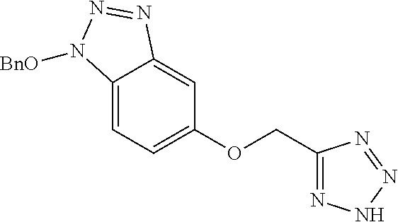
C12=CC=C(OCC3=NNN=N3)C=C1N=NN2[BnO]
